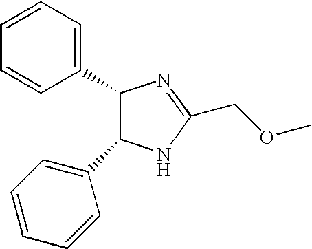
C1(C2C(C3=CC=CC=C3)NC(COC)=N2)=CC=CC=C1
